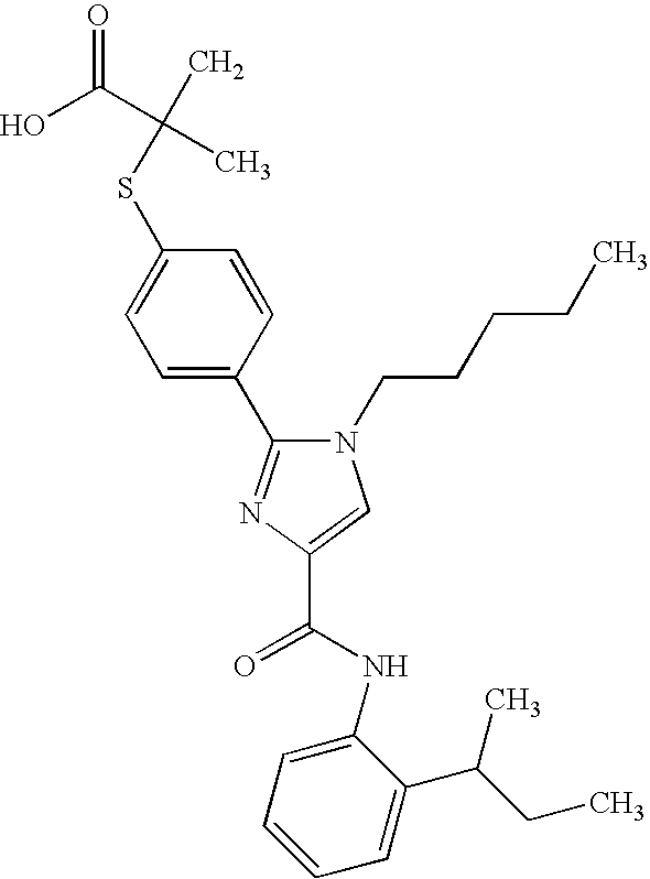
S(C1=CC=C(C2=NC(C(NC3=CC=CC=C3C(C)CC)=O)=CN2CCCCC)C=C1)C(C)(C(O)=O)C
